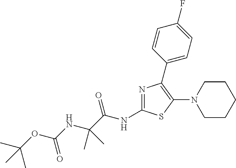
N1=C(NC(C(NC(OC(C)(C)C)=O)(C)C)=O)SC(N2CCCCC2)=C1C1=CC=C(F)C=C1
